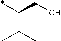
*C(C(C)C)CO
